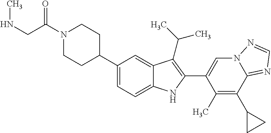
C(N1CCC(C2=CC=C3C(=C2)C(C(C)C)=C(C2=CN4C(=NC=N4)C(C4CC4)=C2C)N3)CC1)(CNC)=O
